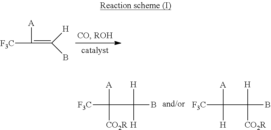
[F3C]C(=C([H])B)[A].[F3C]C([A])(C(B)([H])[H])[CO2R].[F3C]C([A])(C(B)([H])[CO2R])[H]
